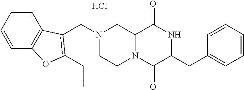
C12N(C(=O)C(CC3=CC=CC=C3)NC1=O)CCN(CC1=C(CC)OC3=C1C=CC=C3)C2.Cl
